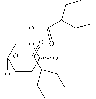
O1C(COC(=O)C(CC)CC)C(O)C(OC(=O)C(CC)CC)CC1O
